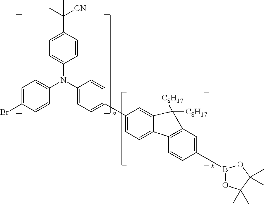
C1=CC(C(C)([CN])C)=CC=C1N(C1=CC=C(C2=CC=C3C(=C2)C([C8H17])([C8H17])C2=C3C=CC(B3OC(C)(C)C(C)(C)O3)=C2)C=C1)C1=CC=C(Br)C=C1
